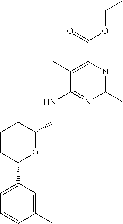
N1=C(NCC2OC(C3=CC=CC(C)=C3)CCC2)C(C)=C(C(=O)OCC)N=C1C
